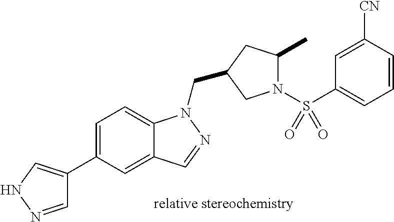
C1=NNC=C1C1=CC=C2C(=C1)C=NN2CC1CC(C)N(S(C2=CC=CC([CN])=C2)(=O)=O)C1
